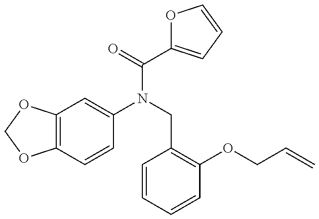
C12=C(OCO1)C=C(N(CC1=C(OCC=C)C=CC=C1)C(=O)C1=CC=CO1)C=C2
